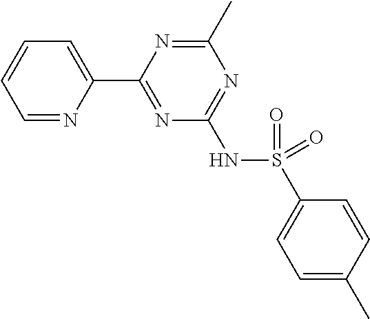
C1=NC(C2=NC(NS(C3=CC=C(C)C=C3)(=O)=O)=NC(C)=N2)=CC=C1
